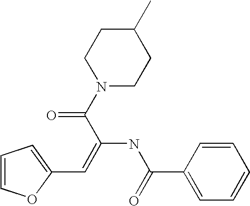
C1(C=C(C(N2CCC(C)CC2)=O)NC(C2=CC=CC=C2)=O)=CC=CO1
